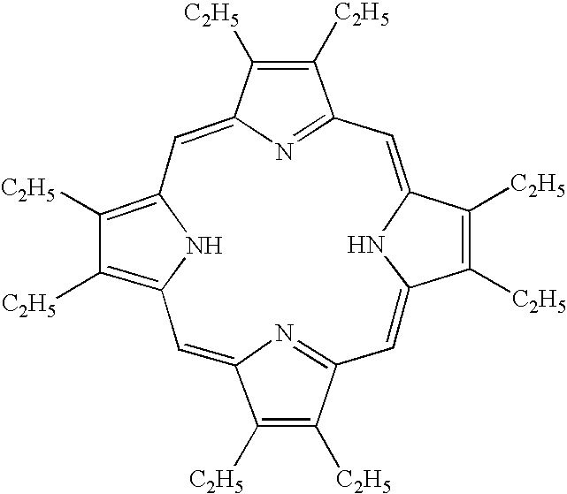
C1([C2H5])=C2NC(=C1[C2H5])C=C1C([C2H5])=C([C2H5])C(=N1)C=C1C([C2H5])=C([C2H5])C(=CC3=NC(=C2)C([C2H5])=C3[C2H5])N1
